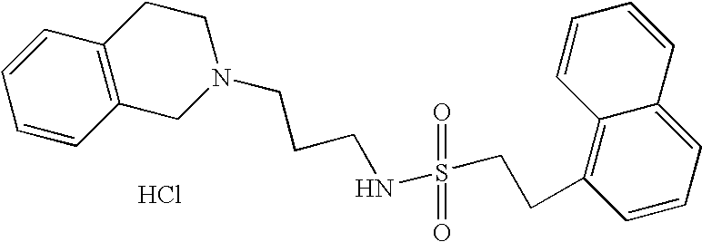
Cl.C1=CC2=C(C=C1)CCN(CCCNS(=O)(=O)CCC1=C3C=CC=CC3=CC=C1)C2
